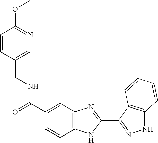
C1(C(=O)NCC2=CN=C(OC)C=C2)=CC2=C(C=C1)NC(C1=NNC3=C1C=CC=C3)=N2
